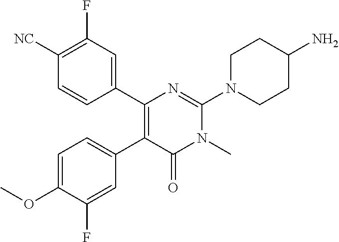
C1(C2=C(C3=CC=C(OC)C(F)=C3)C(=O)N(C)C(N3CCC(N)CC3)=N2)=CC(F)=C([NC])C=C1
